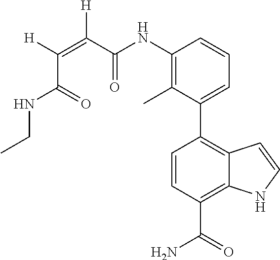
C1=CC2=C(C3=CC=CC(NC(C(=C([H])C(=O)NCC)[H])=O)=C3C)C=CC(C(N)=O)=C2N1
